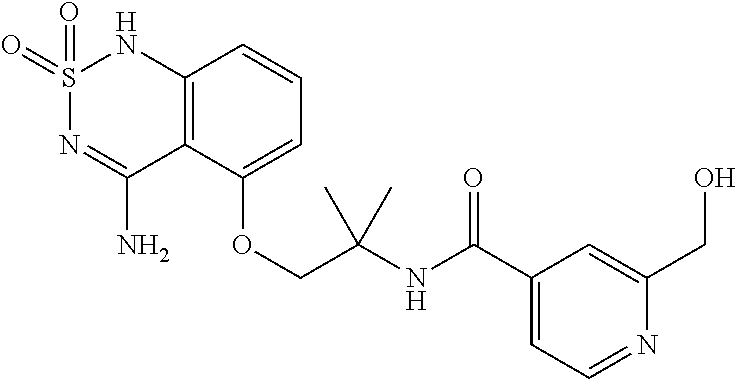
C12=C(C(OCC(NC(C3=CC=NC(CO)=C3)=O)(C)C)=CC=C1)C(N)=NS(=O)(=O)N2
